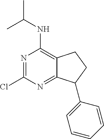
N1=C(Cl)N=C2C(=C1NC(C)C)CCC2C1=CC=CC=C1
